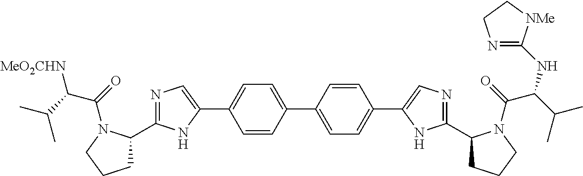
C1=CC(C2=CC=C(C3=CN=C(C4CCCN4C(C(NC4=NCC[NMe]4)C(C)C)=O)N3)C=C2)=CC=C1C1=CN=C(C2CCCN2C(C(C(C)C)[MeO2CHN])=O)N1
